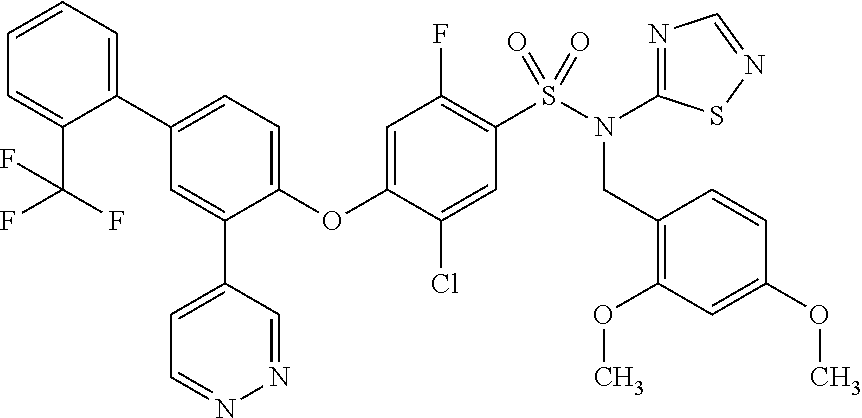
C1=C(C(F)(F)F)C(C2=CC=C(OC3=CC(F)=C(S(N(CC4=C(OC)C=C(OC)C=C4)C4=NC=NS4)(=O)=O)C=C3Cl)C(C3=CC=NN=C3)=C2)=CC=C1
